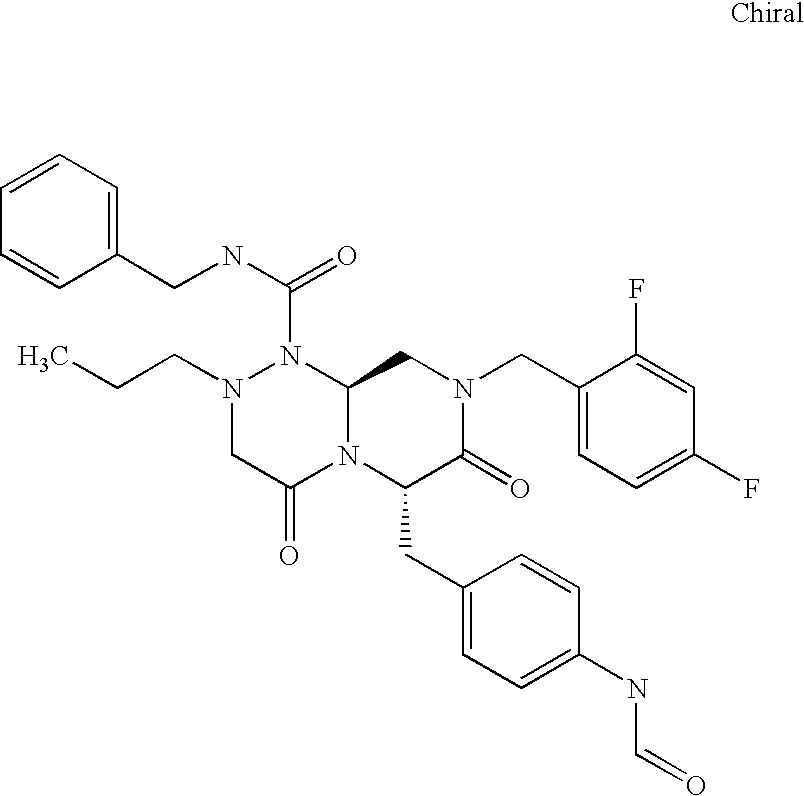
N(C(N1N(CCC)CC(=O)N2C1CN(CC1=CC=C(F)C=C1F)C(=O)C2CC1=CC=C(NC=O)C=C1)=O)CC1=CC=CC=C1
